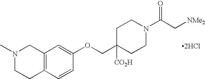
[2HCl].N1(C)CCC2=C(C1)C=C(OCC1([CO2H])CCN(C(C[NMe2])=O)CC1)C=C2
